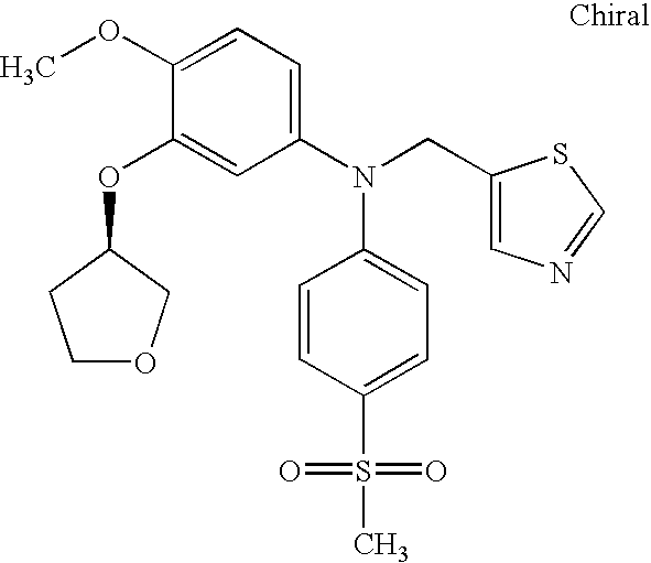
C1=C(OC)C(OC2CCOC2)=CC(N(CC2=CN=CS2)C2=CC=C(S(=O)(=O)C)C=C2)=C1
